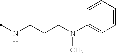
N(CCCN(C1=CC=CC=C1)C)C
